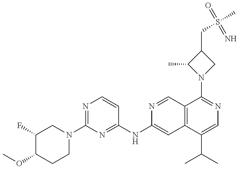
C1(F)C(OC)CCN(C2=NC=CC(NC3=CC4=C(C=N3)C(N3CC(CS(C)(=O)=N)C3C)=NC=C4C(C)C)=N2)C1
